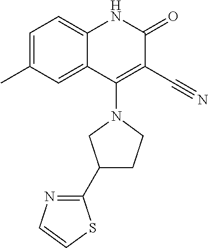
C1=C(C)C=C2C(=C1)NC(=O)C(C#N)=C2N1CC(C2=NC=CS2)CC1
